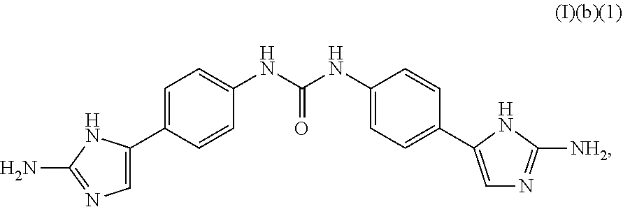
C1=C(C2=CC=C(NC(NC3=CC=C(C4=CN=C([NH2])N4)C=C3)=O)C=C2)NC(N)=N1
